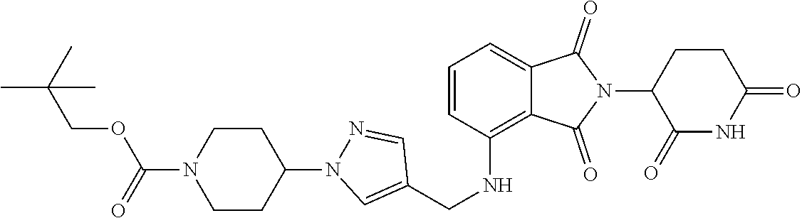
C1(=O)NC(=O)CCC1N1C(=O)C2=CC=CC(NCC3=CN(C4CCN(C(OCC(C)(C)C)=O)CC4)N=C3)=C2C1=O
